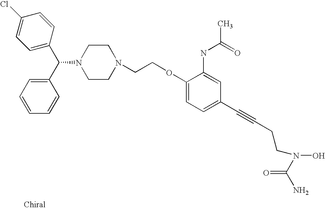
C1=C(C(C2=CC=CC=C2)N2CCN(CCOC3=CC=C(C#CCCN(O)C(N)=O)C=C3NC(=O)C)CC2)C=CC(Cl)=C1
